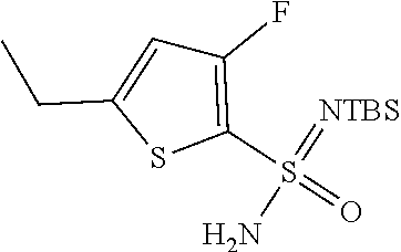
C1(F)=C(S(=O)(=[NTBS])N)SC(CC)=C1
